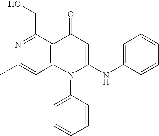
CC1=CC2=C(C(CO)=N1)C(=O)C=C(NC1=CC=CC=C1)N2C1=CC=CC=C1
